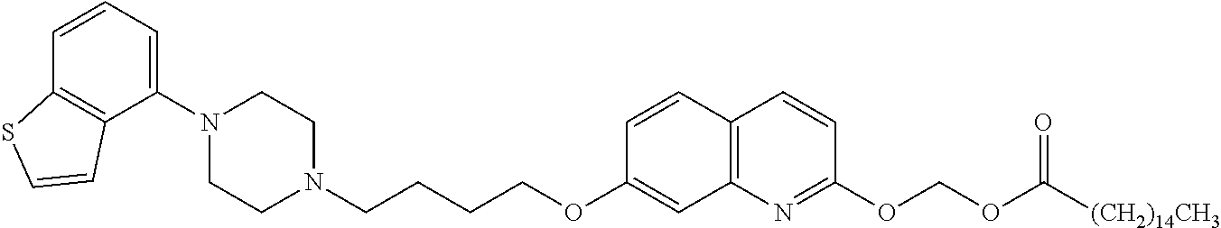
C1(N2CCN(CCCCOC3=CC4=C(C=C3)C=CC(OCOC([(CH2)14CH3])=O)=N4)CC2)=CC=CC2=C1C=CS2
